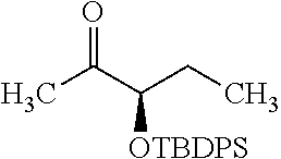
C(=O)(C)C([OTBDPS])CC
